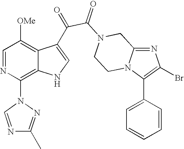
N1=C2N(C(C3=CC=CC=C3)=C1Br)CCN(C(=O)C(=O)C1=CNC3=C(N4N=C(C)N=C4)N=CC([OMe])=C31)C2
